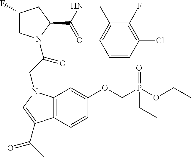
C1(CNC(=O)C2N(C(CN3C4=C(C=CC(OCP(=O)(OCC)CC)=C4)C(C(C)=O)=C3)=O)CC(F)C2)=CC=CC(Cl)=C1F
